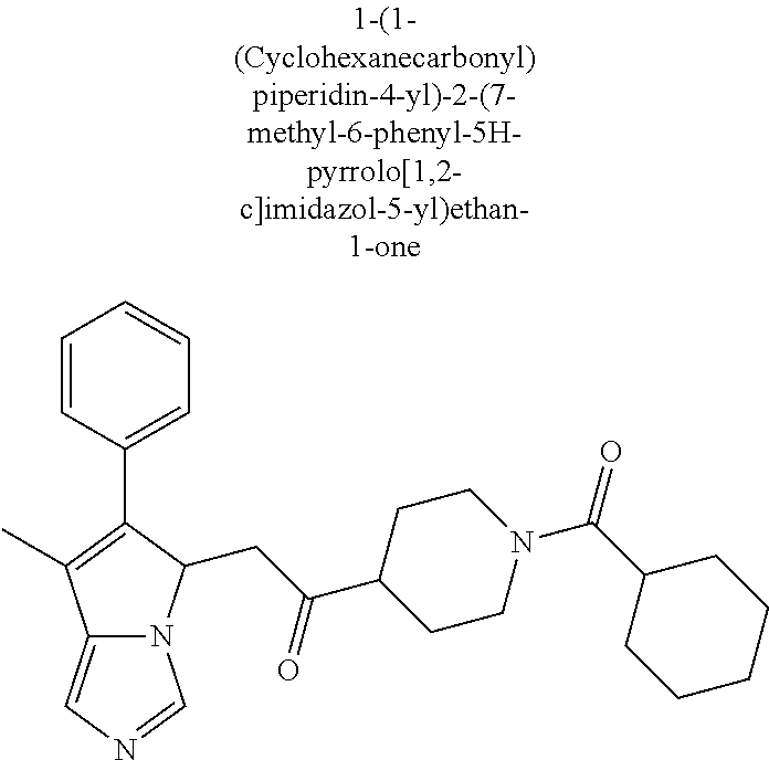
C12=CN=CN1C(CC(C1CCN(C(C3CCCCC3)=O)CC1)=O)C(C1=CC=CC=C1)=C2C
